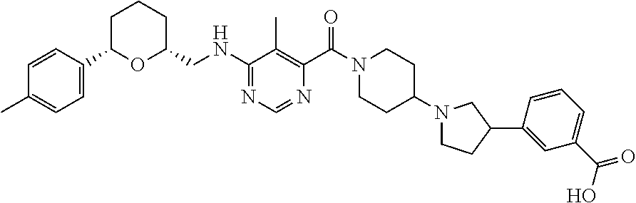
C1=CC(C2OC(CNC3=NC=NC(C(N4CCC(N5CCC(C6=CC(C(O)=O)=CC=C6)C5)CC4)=O)=C3C)CCC2)=CC=C1C
